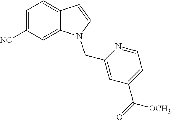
C1=C([NC])C=C2C(=C1)C=CN2CC1=CC(C(=O)[OCH3])=CC=N1
